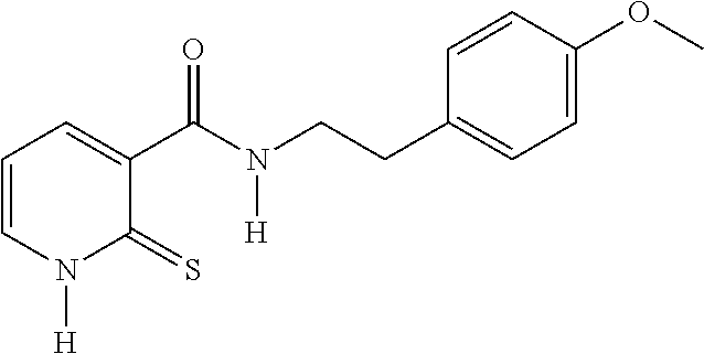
C1=CN([H])C(=S)C(C(N([H])CCC2=CC=C(OC)C=C2)=O)=C1
